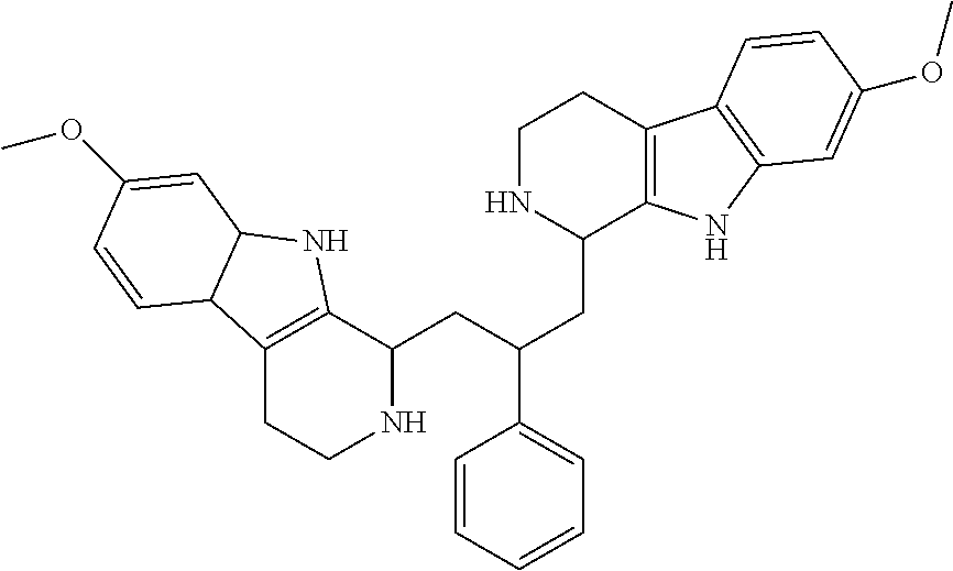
C12=C(C(CC(CC3C4=C(CCN3)C3=C(N4)C=C(OC)C=C3)C3=CC=CC=C3)NCC1)NC1C2C=CC(OC)=C1
